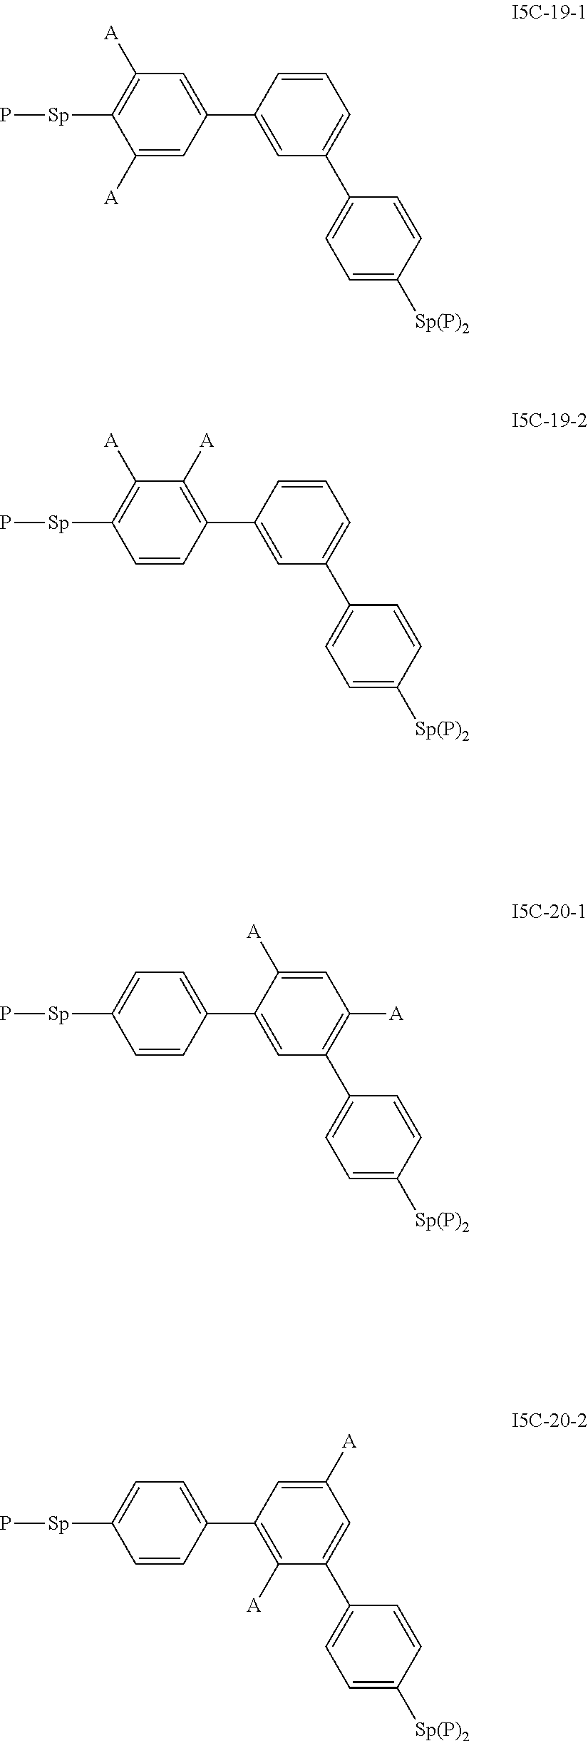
C1(C2=CC(C3=CC=C([Sp(P)2])C=C3)=CC=C2)=CC([A])=C([Sp]P)C([A])=C1.C1(C2=CC(C3=CC=C([Sp(P)2])C=C3)=CC=C2)=C([A])C([A])=C([Sp]P)C=C1.C1(C2=CC(C3=CC=C([Sp(P)2])C=C3)=C([A])C=C2[A])=CC=C([Sp]P)C=C1.C1(C2=C([A])C(C3=CC=C([Sp(P)2])C=C3)=CC([A])=C2)=CC=C([Sp]P)C=C1
